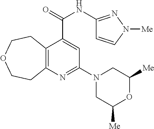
C12=C(N=C(N3CC([Me])OC([Me])C3)C=C1C(NC1=NN([Me])C=C1)=O)CCOCC2
